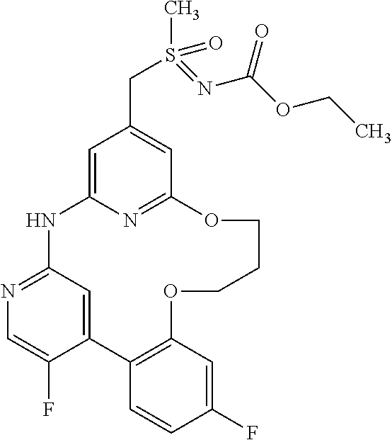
C12=CC(=NC=C1F)NC1=CC(CS(C)(=O)=NC(OCC)=O)=CC(=N1)OCCCOC1=C2C=CC(F)=C1
